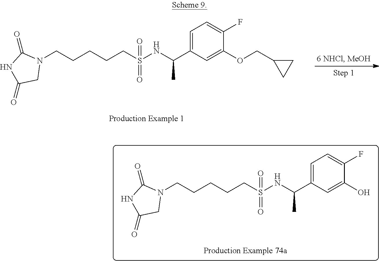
N1(CCCCCS(NC(C2=CC=C(F)C(O)=C2)C)(=O)=O)C(=O)NC(=O)C1.N1(CCCCCS(NC(C2=CC=C(F)C(OCC3CC3)=C2)C)(=O)=O)C(=O)NC(=O)C1
